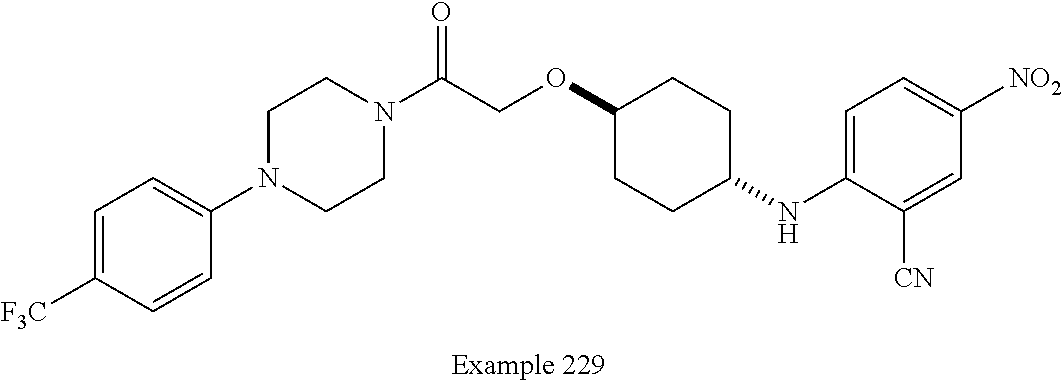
C1=C([F3C])C=CC(N2CCN(C(COC3CCC(NC4=CC=C([NO2])C=C4[CN])CC3)=O)CC2)=C1
